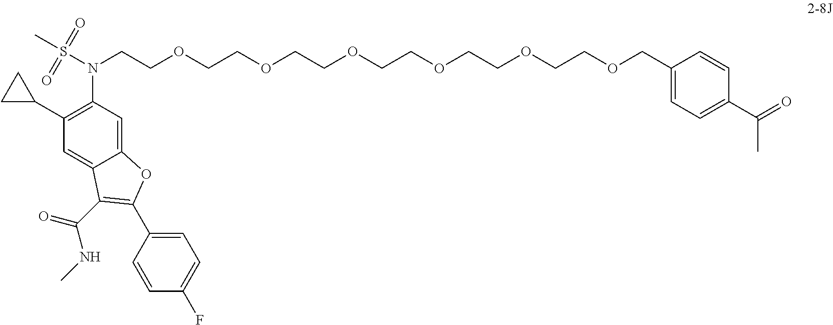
C12=CC(N(S(C)(=O)=O)CCOCCOCCOCCOCCOCCOCC3=CC=C(C(=O)C)C=C3)=C(C3CC3)C=C1C(C(=O)NC)=C(C1=CC=C(F)C=C1)O2
